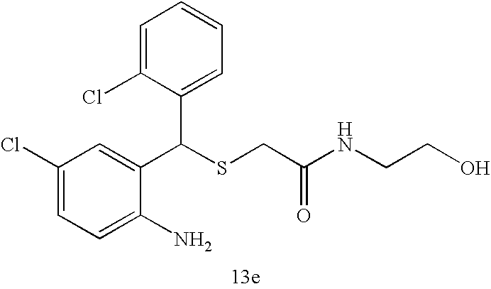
C1=C(N)C(C(SCC(=O)NCCO)C2=CC=CC=C2Cl)=CC(Cl)=C1
